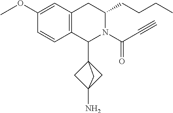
C12=C(CC(CCCC)N(C(C#C)=O)C1C13CC(N)(C1)C3)C=C(OC)C=C2
